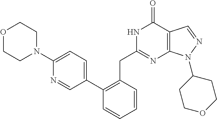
N1C(CC2=C(C3=CC=C(N4CCOCC4)N=C3)C=CC=C2)=NC2=C(C1=O)C=NN2C1CCOCC1
